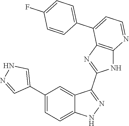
C1(C2=CC=C3C(=C2)C(C2=NC4=C(N2)N=CC=C4C2=CC=C(F)C=C2)=NN3)=CNN=C1
